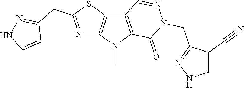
C12=C(N(C)C3=C1C=NN(CC1=NNC=C1C#N)C3=O)N=C(CC1=NNC=C1)S2
